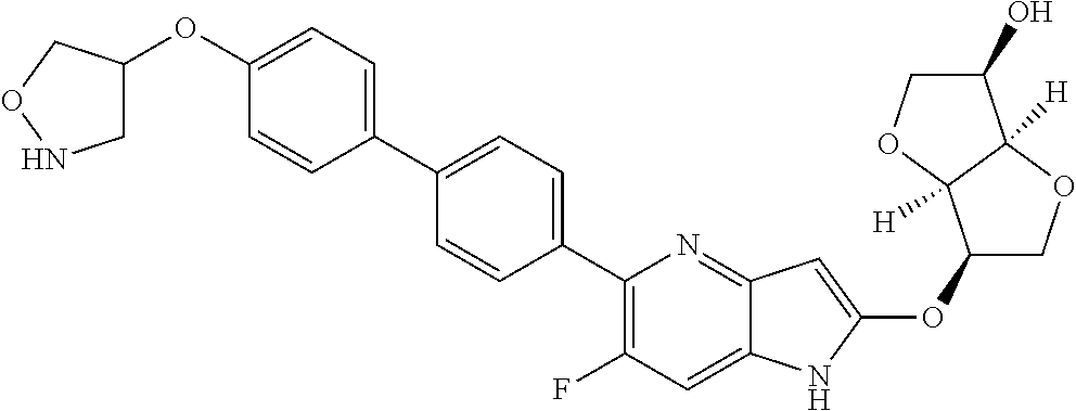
C1(OC2=CC3=NC(C4=CC=C(C5=CC=C(OC6CNOC6)C=C5)C=C4)=C(F)C=C3N2)COC2([H])C1([H])OCC2O
